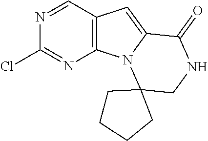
C1=NC(Cl)=NC2=C1C=C1N2C2(CNC1=O)CCCC2
